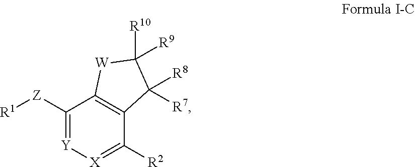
C1([Z][R1])=[Y][X]=C([R2])C2=C1[W]C([R10])([R9])C2([R8])[R7]
